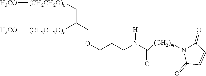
O(CCCN(C([(CH2)m]N1C(=O)C=CC1=O)=O)[H])CC([(CH2CH2O)n][H3CO])C[(CH2CH2O)n][H3CO]
